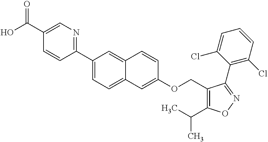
C(C1=CN=C(C2=CC=C3C(=C2)C=CC(OCC2=C(C(C)C)ON=C2C2=C(Cl)C=CC=C2Cl)=C3)C=C1)(=O)O
